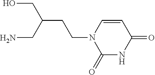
OCC(CN)CCN1C(=O)NC(=O)C=C1
